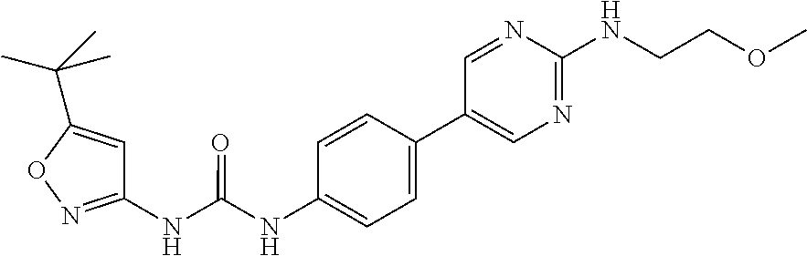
C1(C2=CC=C(NC(NC3=NOC(C(C)(C)C)=C3)=O)C=C2)=CN=C(NCCOC)N=C1
